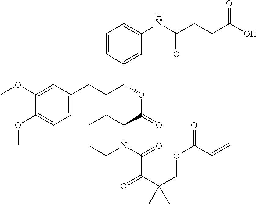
C1(OC)=CC(CCC(OC(=O)C2CCCCN2C(=O)C(C(COC(=O)C=C)(C)C)=O)C2=CC(NC(CCC(O)=O)=O)=CC=C2)=CC=C1OC
